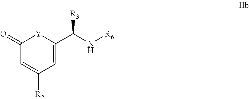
C1(=O)C=C([R2])C=C(C(N[R6])[R3])[Y]1
